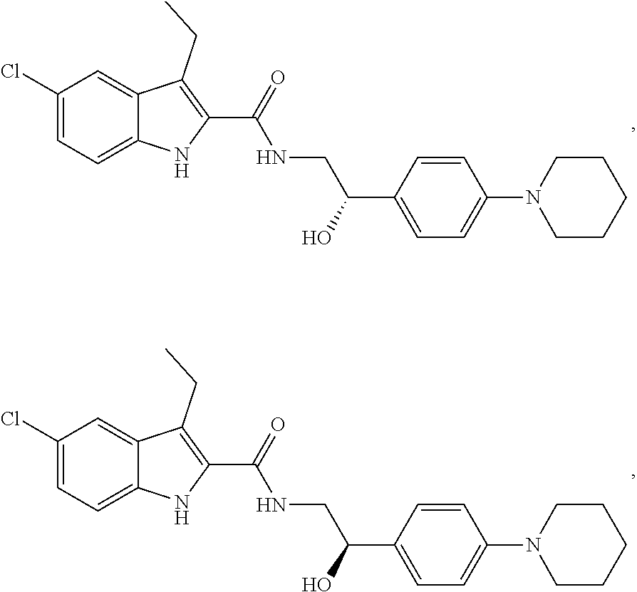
C1(Cl)=CC=C2C(=C1)C(CC)=C(C(=O)NCC(C1=CC=C(N3CCCCC3)C=C1)O)N2.C1(Cl)=CC=C2C(=C1)C(CC)=C(C(=O)NCC(C1=CC=C(N3CCCCC3)C=C1)O)N2
